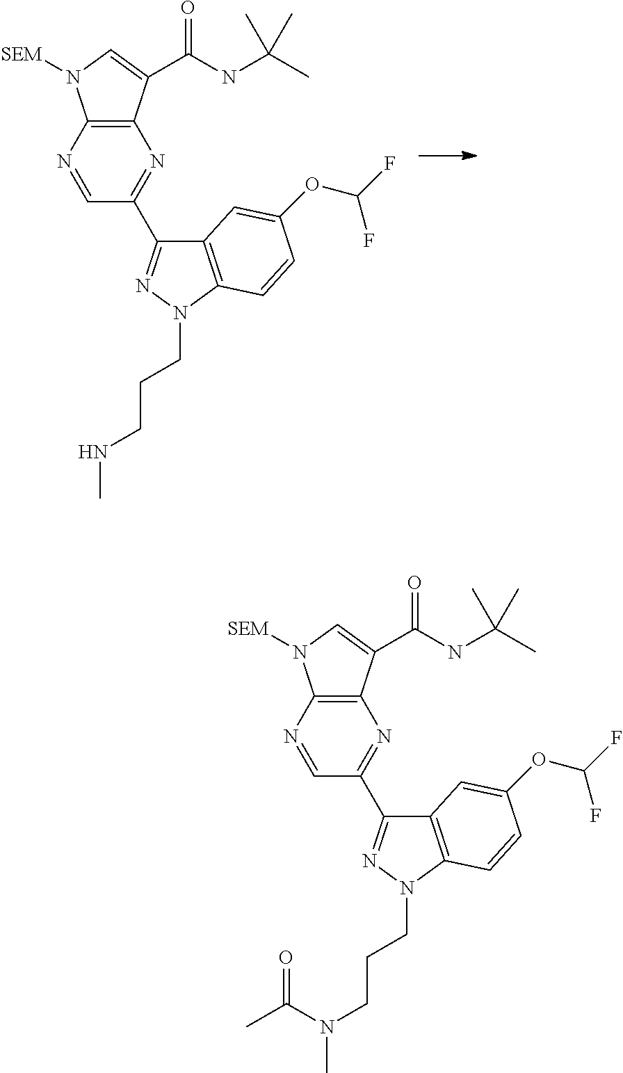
C1=NC2=C(N=C1C1=NN(CCCN(C)C(C)=O)C3=C1C=C(OC(F)F)C=C3)C(C(NC(C)(C)C)=O)=CN2[SEM].C1=NC2=C(N=C1C1=NN(CCCNC)C3=C1C=C(OC(F)F)C=C3)C(C(NC(C)(C)C)=O)=CN2[SEM]
